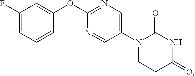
C1(F)=CC=CC(OC2=NC=C(N3CCC(=O)NC3=O)C=N2)=C1
